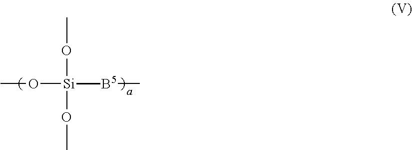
CO[Si]([B5]C)(C)(OC)OC
